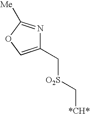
C1(C[O2S]C[*CH*])=COC([Me])=N1
